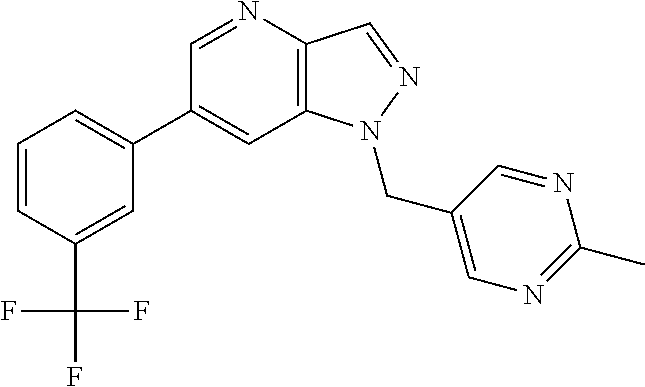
C1(C2=CC=CC(C(F)(F)F)=C2)=CC2=C(C=NN2CC2=CN=C(C)N=C2)N=C1
